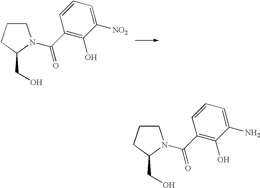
C1CCC(CO)N1C(C1=C(O)C(N)=CC=C1)=O.C1CCC(CO)N1C(C1=C(O)C([NO2])=CC=C1)=O
